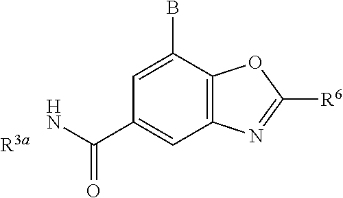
C1=C(B)C2=C(C=C1C(N)=O)N=C([R6])O2.[R3a]
